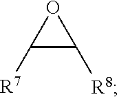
C1([R7])C([R8])O1
